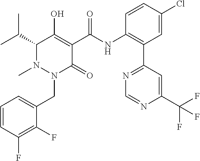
C1=CC(F)=C(F)C(CN2C(=O)C(C(=O)NC3=C(C4=NC=NC(C(F)(F)F)=C4)C=C(Cl)C=C3)=C(O)C(C(C)C)N2C)=C1
